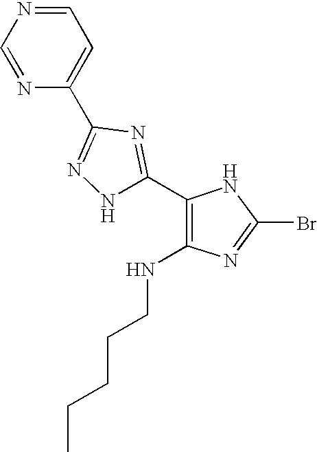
N1C(C2=C(NCCCCC)N=C(Br)N2)=NC(C2=CC=NC=N2)=N1
